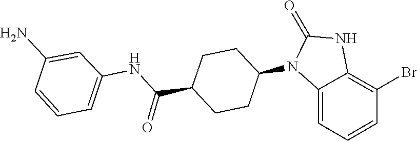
C1(=O)NC2=C(Br)C=CC=C2N1C1CCC(C(NC2=CC=CC(N)=C2)=O)CC1
